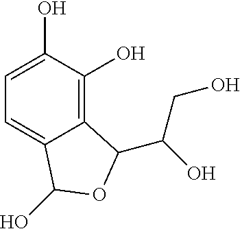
C1=C(O)C(O)=C2C(=C1)C(O)OC2C(O)CO
